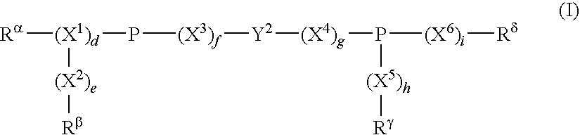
[Ra][(X1)d](P[(X3)f][Y2][(X4)g]P([(X6)i][Rd])[(X5)h][Rg])[(X2)e][Rb]
